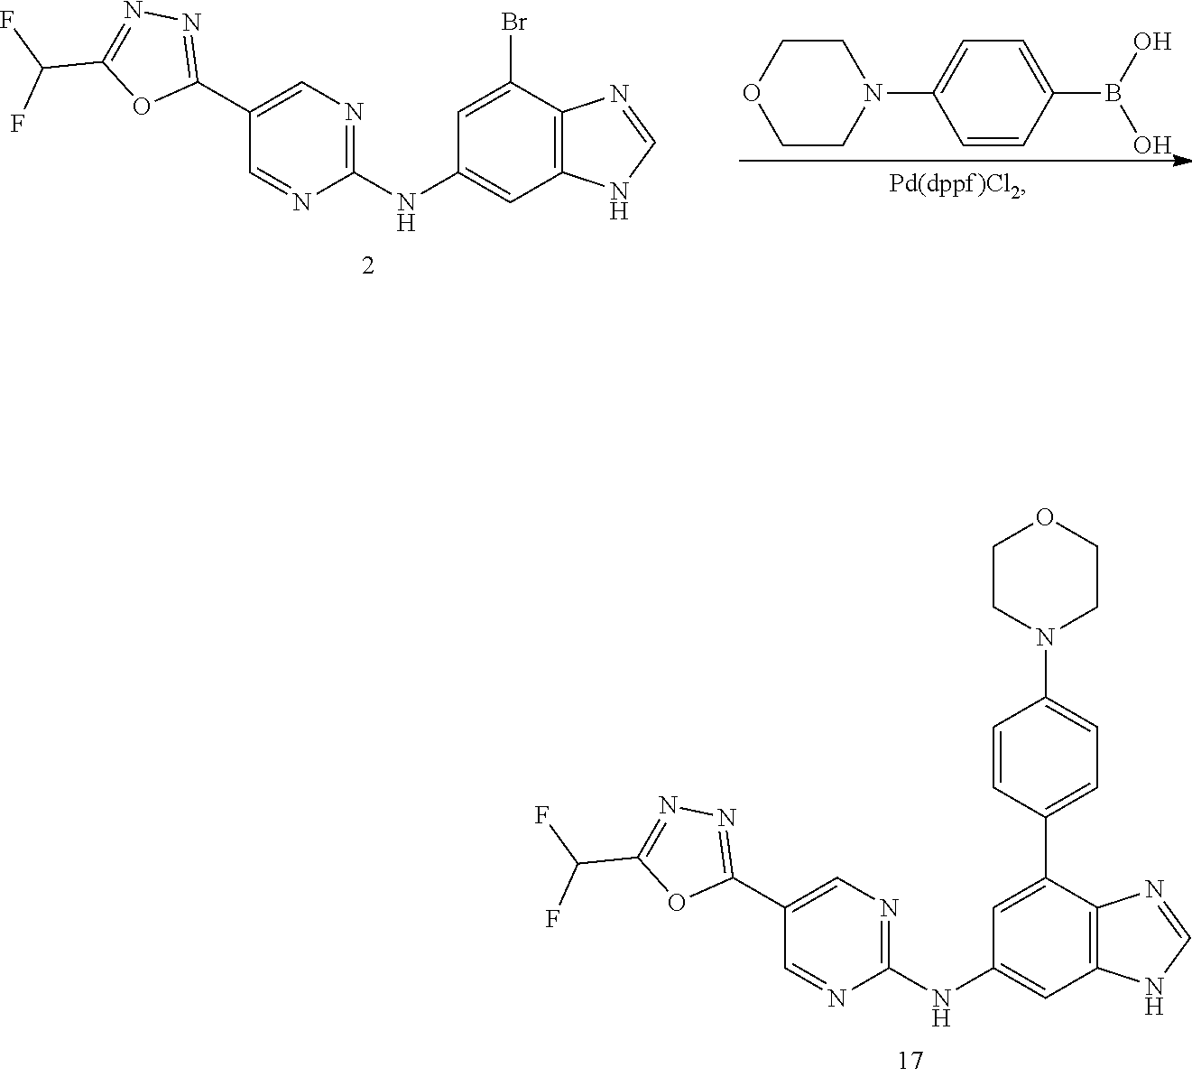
C1=CC(B(O)O)=CC=C1N1CCOCC1.C1=C(Br)C2=C(C=C1NC1=NC=C(C3=NN=C(C(F)F)O3)C=N1)NC=N2.C1=C(C2=CC=C(N3CCOCC3)C=C2)C2=C(C=C1NC1=NC=C(C3=NN=C(C(F)F)O3)C=N1)NC=N2
